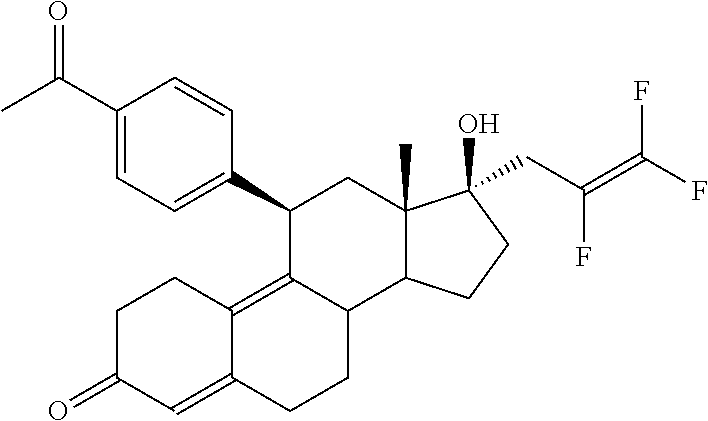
C1CC2=C3C(CCC2=CC1=O)C1C(C)(CC3C2=CC=C(C(C)=O)C=C2)C(O)(CC(=C(F)F)F)CC1
